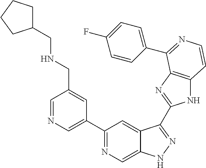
C1=NC=C(C2=NC=C3C(=C2)C(C2=NC4=C(N2)C=CN=C4C2=CC=C(F)C=C2)=NN3)C=C1CNCC1CCCC1
